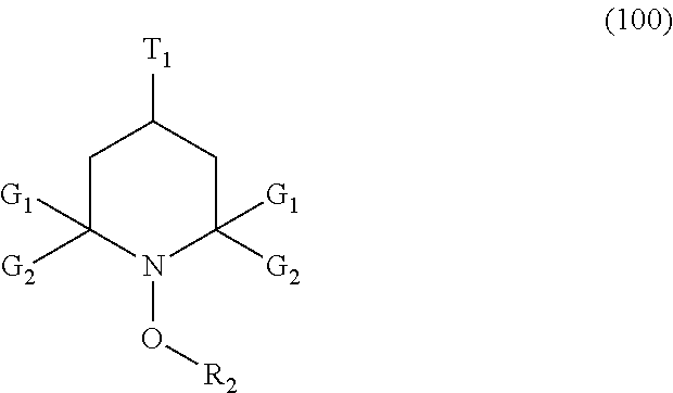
C1C([G2])([G1])N(O[R2])C([G2])([G1])CC1[T1]
